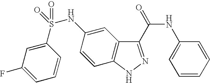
C1(S(NC2=CC3=C(C=C2)NN=C3C(NC2=CC=CC=C2)=O)(=O)=O)=CC(F)=CC=C1
